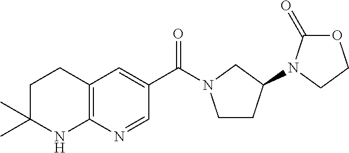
C12=C(C=C(C(=O)N3CCC(N4C(=O)OCC4)C3)C=N1)CCC(C)(C)N2
